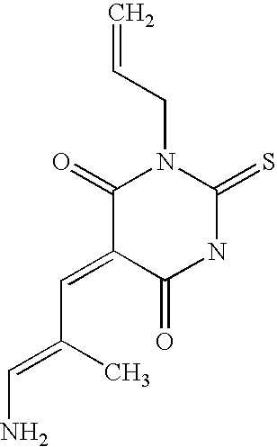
C=CCN1C(=O)C(=CC(C)=CN)C(=O)NC1=S
